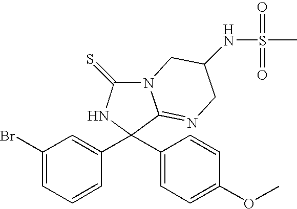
N12C(=S)NC(C3=CC(Br)=CC=C3)(C3=CC=C(OC)C=C3)C1=NCC(NS(=O)(=O)C)C2
